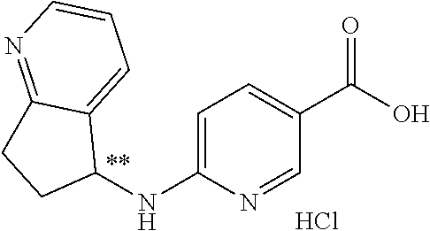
C1=C(NC2C3=CC=CN=C3CC2)N=CC(C(O)=O)=C1.Cl
